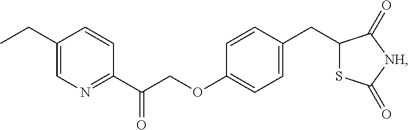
C1=CC(CC2SC(=O)[NH]C2=O)=CC=C1OCC(C1=NC=C(CC)C=C1)=O
